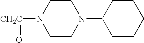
[CH2C](=O)N1CCN(C2CCCCC2)CC1
